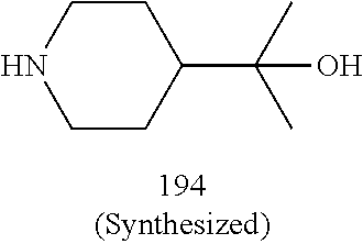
C1(C(C)(C)O)CCNCC1
